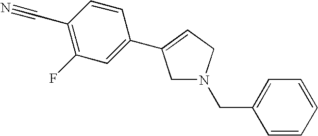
C1(C#N)=C(F)C=C(C2=CCN(CC3=CC=CC=C3)C2)C=C1
